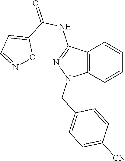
C12=C(C=CC=C1)N(CC1=CC=C([CN])C=C1)N=C2NC(=O)C1=CC=NO1
